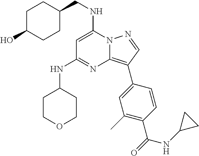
N12C(=C(C3=CC(C)=C(C(=O)NC4CC4)C=C3)C=N1)N=C(NC1CCOCC1)C=C2NCC1CCC(O)CC1
